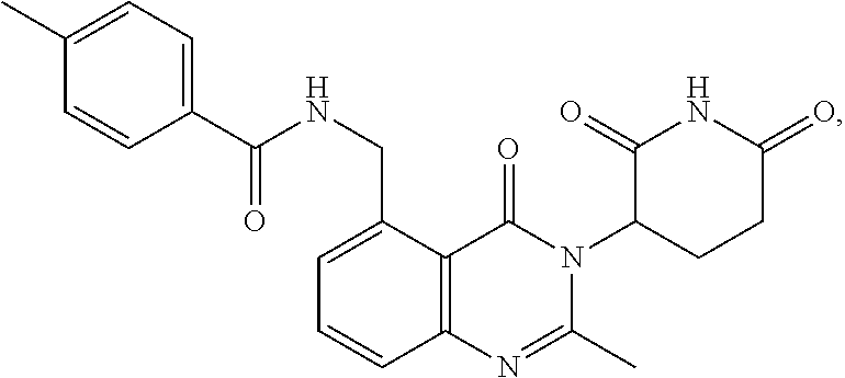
C12=C(C(CNC(=O)C3=CC=C(C)C=C3)=CC=C1)C(=O)N(C1CCC(=O)NC1=O)C(C)=N2
